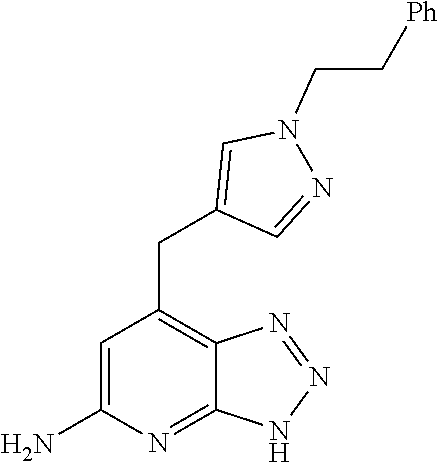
C1=C(N)N=C2C(=C1CC1=CN(CC[Ph])N=C1)N=NN2
